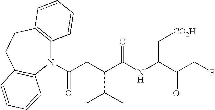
N1(C(CC(C(NC(C(=O)CF)C[CO2H])=O)C(C)C)=O)C2=C(CCC3=C1C=CC=C3)C=CC=C2
